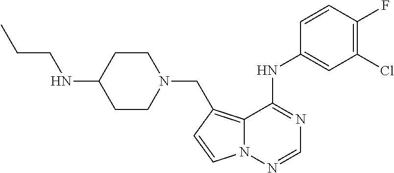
C12=C(CN3CCC(NCCC)CC3)C=CN1N=CN=C2NC1=CC(Cl)=C(F)C=C1
